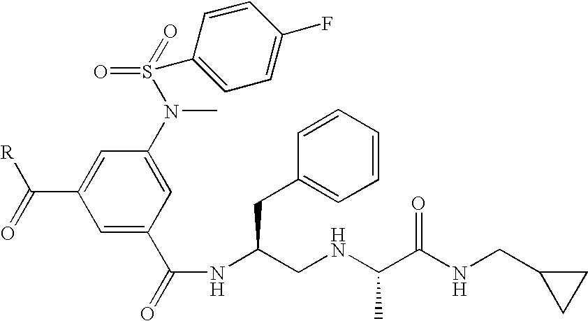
C1=C(C(=O)NC(CNC(C(NCC2CC2)=O)C)CC2=CC=CC=C2)C=C(N(S(=O)(=O)C2=CC=C(F)C=C2)C)C=C1C(=O)[R]
